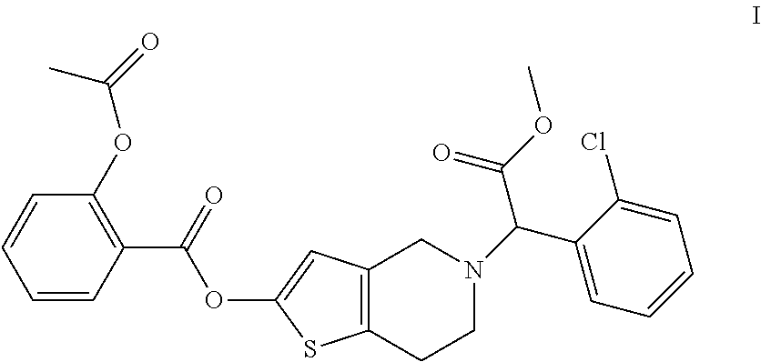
C1=CC(C(OC2=CC3=C(S2)CCN(C(C(OC)=O)C2=CC=CC=C2Cl)C3)=O)=C(OC(C)=O)C=C1
